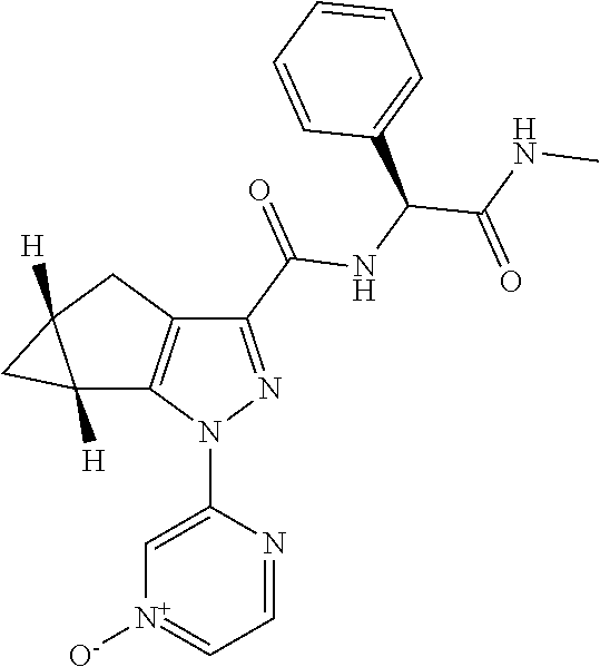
[N+]1([O-])=CC=NC(N2N=C(C(=O)NC(C(NC)=O)C3=CC=CC=C3)C3=C2C2([H])C([H])(C3)C2)=C1
